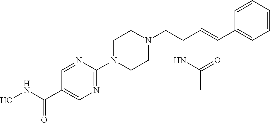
N1=C(N2CCN(CC(C=CC3=CC=CC=C3)NC(C)=O)CC2)N=CC(C(NO)=O)=C1
